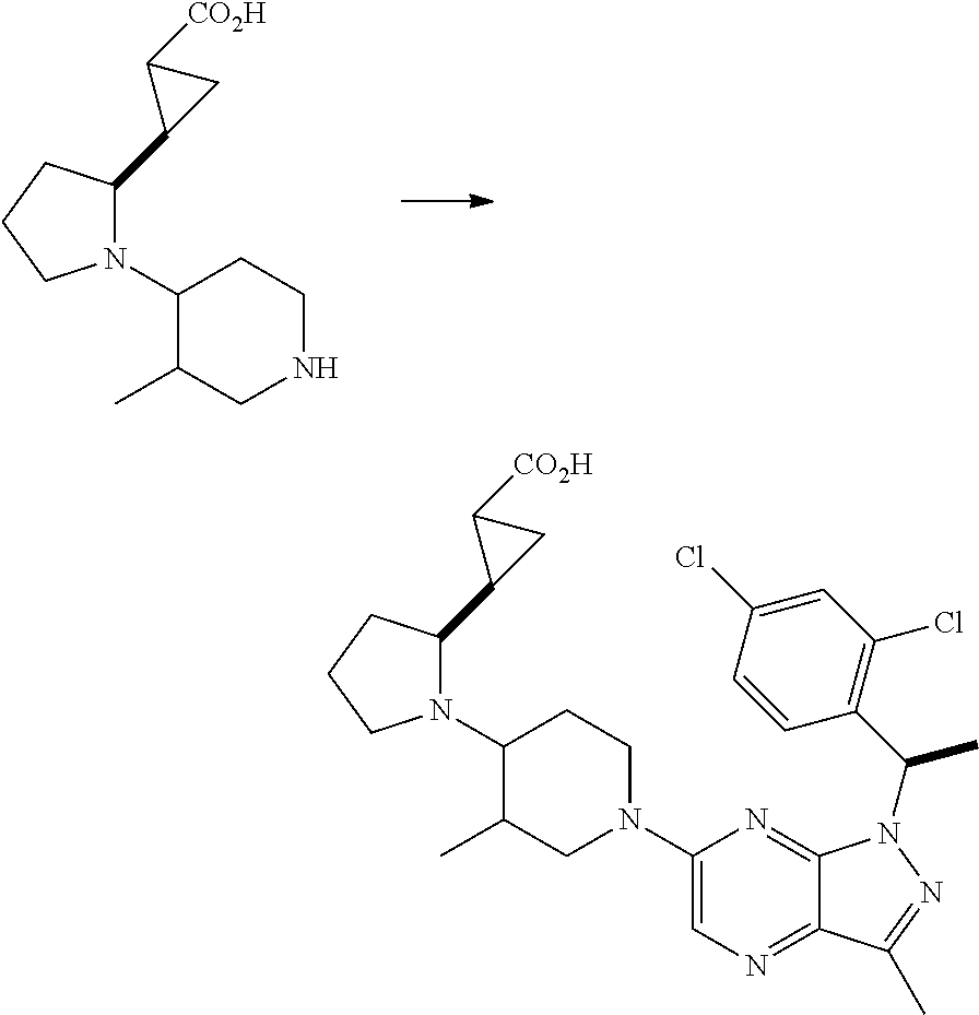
N1(C2C(C)CN(C3=CN=C4C(=N3)N(C(C)C3=C(Cl)C=C(Cl)C=C3)N=C4C)CC2)C(C2C([CO2H])C2)CCC1.N1(C2C(C)CNCC2)C(C2C([CO2H])C2)CCC1
